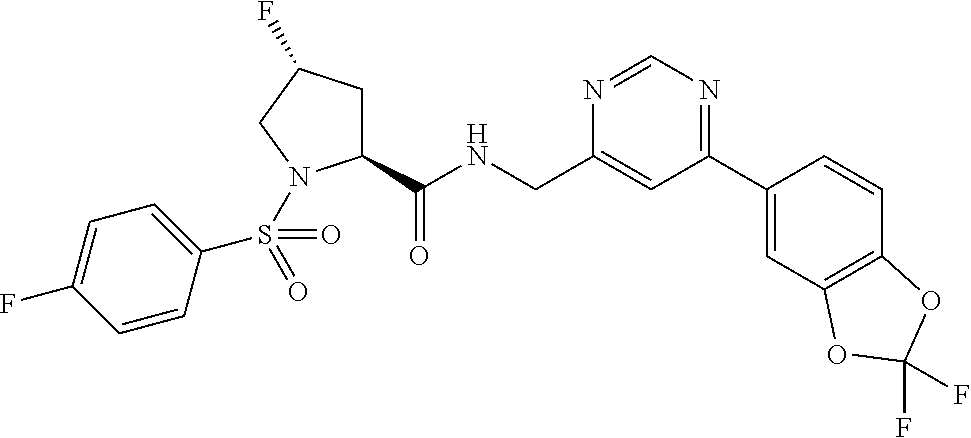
C1(C(NCC2=CC(C3=CC4=C(C=C3)OC(F)(F)O4)=NC=N2)=O)CC(F)CN1S(C1=CC=C(F)C=C1)(=O)=O
